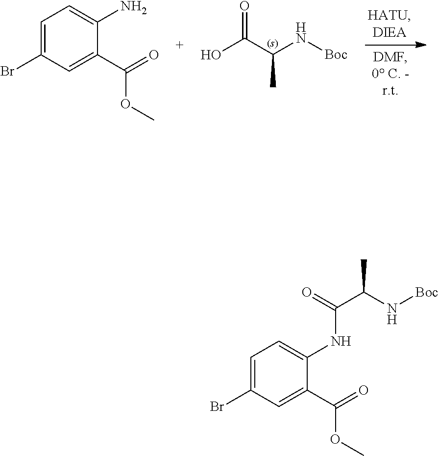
OC(C(N[Boc])C)=O.C1=C(Br)C=C(C(=O)OC)C(N)=C1.C1=C(Br)C=C(C(=O)OC)C(NC(C(N[Boc])C)=O)=C1
